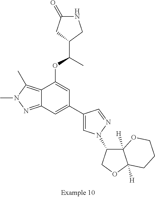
C12=NN(C)C(C)=C1C(OC(C1CNC(=O)C1)C)=CC(C1=CN(C3C4([H])C([H])(OC3)CCCO4)N=C1)=C2
